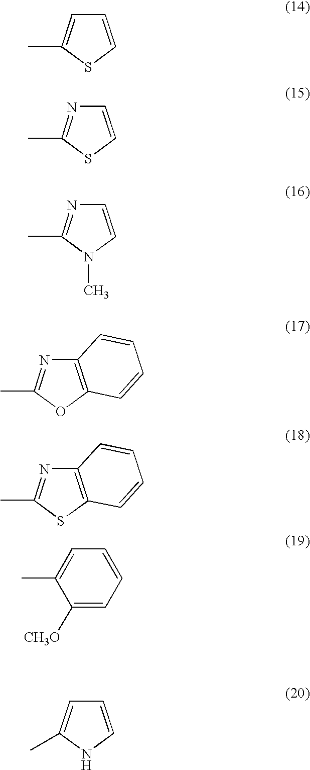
C1=CN(C)C(C)=N1.C1=CSC(C)=N1.C1=CSC(C)=C1.C12=C(OC(C)=N1)C=CC=C2.C12=C(SC(C)=N1)C=CC=C2.C1([CH3O])=CC=CC=C1C.C1=CNC(C)=C1
